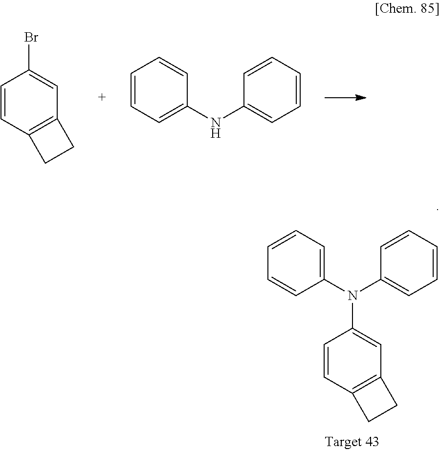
C1=CC2=C(C=C1Br)CC2.C1(NC2=CC=CC=C2)=CC=CC=C1.C1(N(C2=CC=CC=C2)C2=CC3=C(C=C2)CC3)=CC=CC=C1
